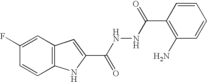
C12=C(C=C(F)C=C1)C=C(C(NNC(C1=C(N)C=CC=C1)=O)=O)N2
